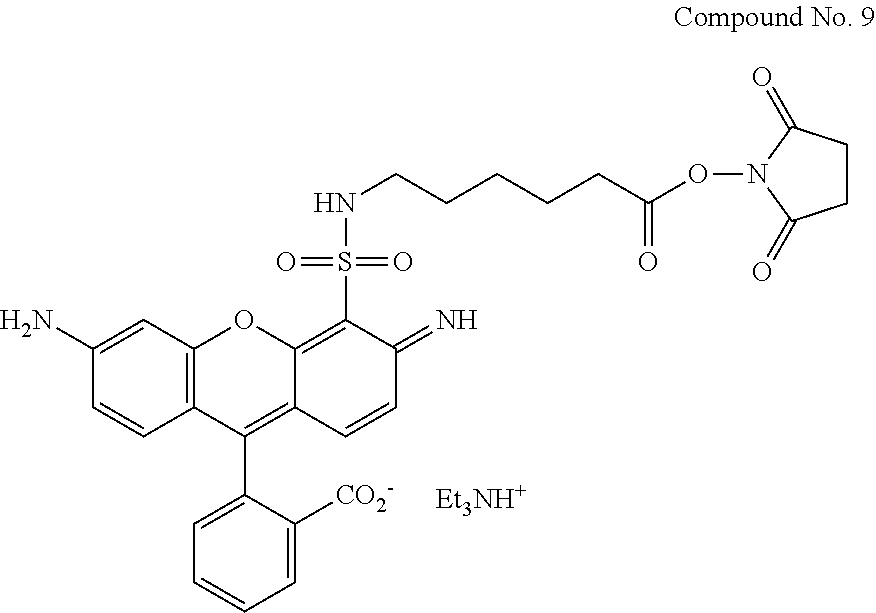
C12=C(C=C(N)C=C1)OC1=C(S(NCCCCCC(ON3C(=O)CCC3=O)=O)(=O)=O)C(=N)C=CC1=C2C1=CC=CC=C1[CO2-].[Et3NH+]
